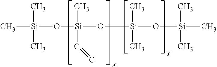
C[Si](C)(C)O[Si](O[Si](C)(C)O[Si](C)(C)C)(C)C=C
